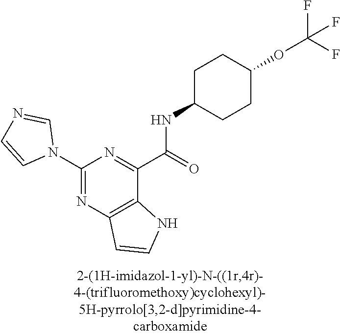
C1(N2C=NC=C2)=NC2=C(C(C(NC3CCC(OC(F)(F)F)CC3)=O)=N1)NC=C2
